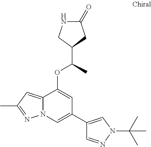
C12=CC(C)=NN1C=C(C1=CN(C(C)(C)C)N=C1)C=C2OC(C)C1CC(=O)NC1
